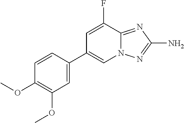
C1=CC(C2=CN3C(=NC(N)=N3)C(F)=C2)=CC(OC)=C1OC
